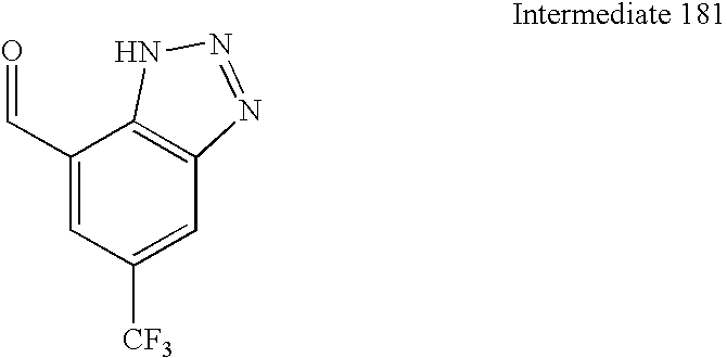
C(C1=CC([CF3])=CC2=C1NN=N2)=O
